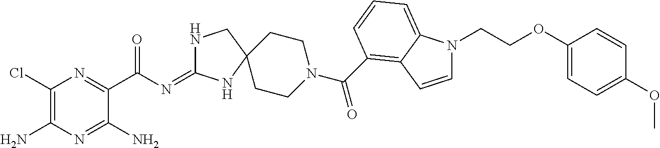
C1(Cl)=C(N)N=C(N)C(C(N=C2NCC3(N2)CCN(C(=O)C2=C4C(=CC=C2)N(CCOC2=CC=C(OC)C=C2)C=C4)CC3)=O)=N1
